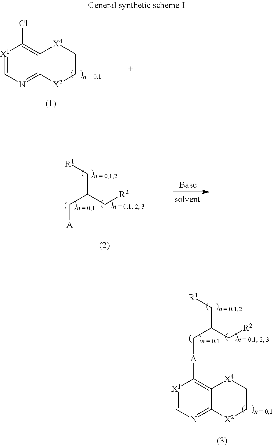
[X1]1=CN=C2C(=C1Cl)[X4]CC[X2]2.C([A])C(C[R2])C[R1].C([A]C1=C2C(=NC=[X1]1)[X2]CC[X4]2)C(C[R2])C[R1]
